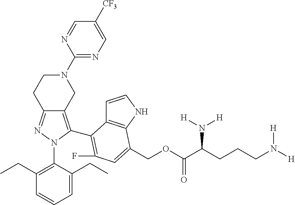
C12=NN(C3=C(CC)C=CC=C3CC)C(C3=C(F)C=C(COC(C(CCCN([H])[H])N([H])[H])=O)C4=C3C=CN4)=C1CN(C1=NC=C([CF3])C=N1)CC2
